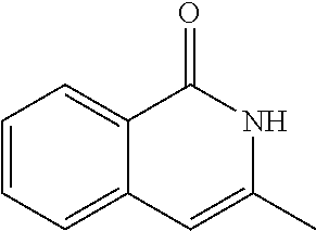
C1=CC=C2C(=C1)C(=O)NC(C)=C2
